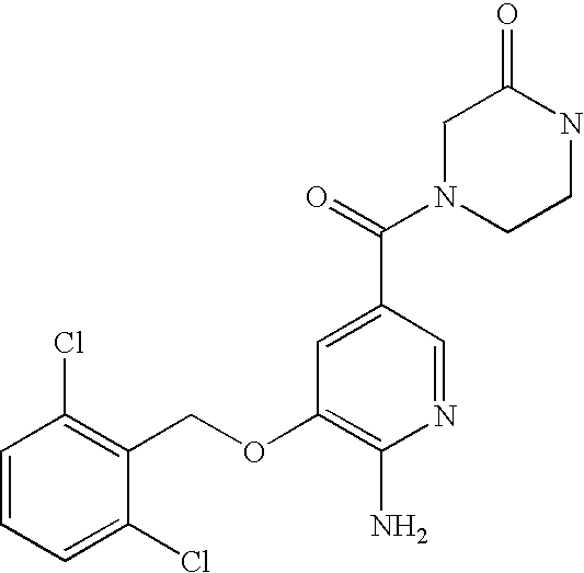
C1=CC=C(Cl)C(COC2=C(N)N=CC(C(=O)N3CCNC(=O)C3)=C2)=C1Cl
